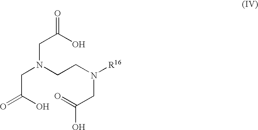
C(C(O)=O)N(CCN(CC(=O)O)[R16])CC(O)=O
